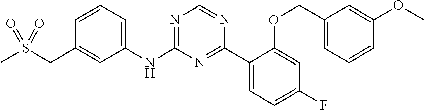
C1=CC=C(NC2=NC=NC(C3=CC=C(F)C=C3OCC3=CC=CC(OC)=C3)=N2)C=C1CS(C)(=O)=O
